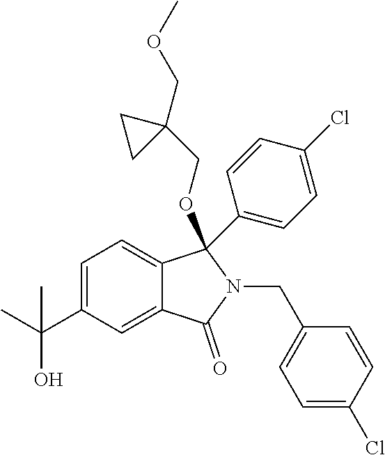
C1=C(C(C)(O)C)C=C2C(=C1)C(OCC1(COC)CC1)(C1=CC=C(Cl)C=C1)N(CC1=CC=C(Cl)C=C1)C2=O
